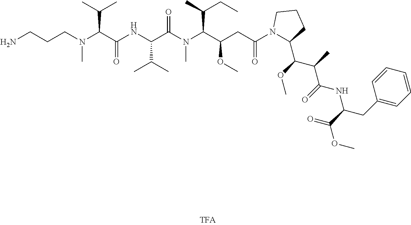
NCCCN(C(C(=O)NC(C(C)C)C(N(C)C(C(OC)CC(=O)N1C(C(C(C(NC(CC2=CC=CC=C2)C(=O)OC)=O)C)OC)CCC1)C(C)CC)=O)C(C)C)C
